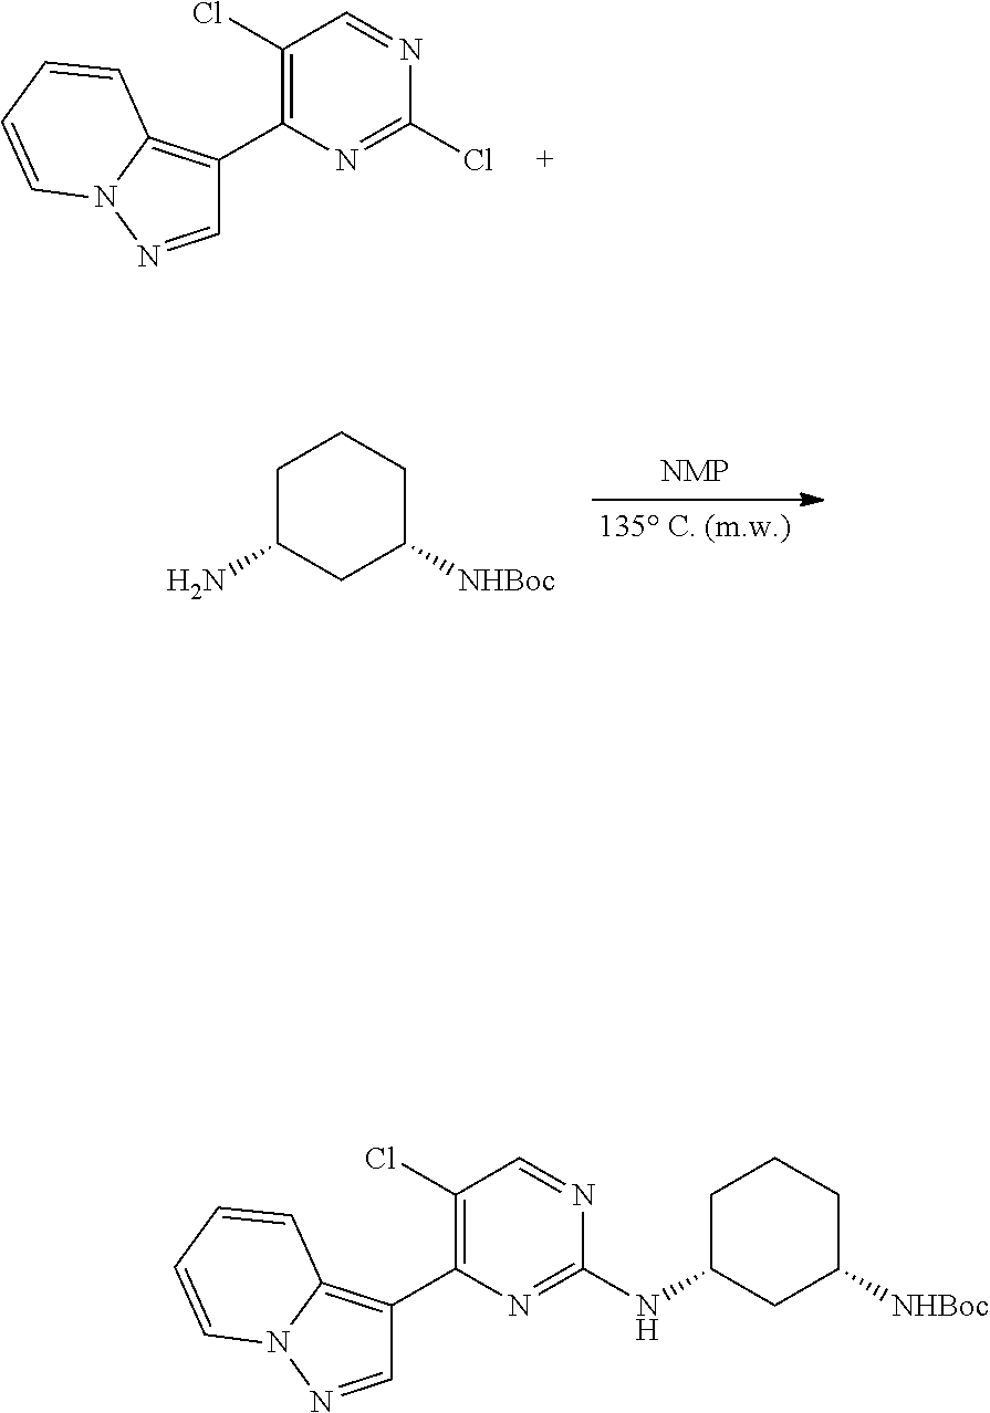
C1(Cl)=C(C2=C3N(N=C2)C=CC=C3)N=C(Cl)N=C1.C1C(N)CC([NHBoc])CC1.C1(Cl)=C(C2=C3N(N=C2)C=CC=C3)N=C(NC2CC([NHBoc])CCC2)N=C1
